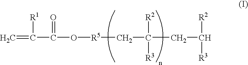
C=C(C(O[R5]CC(CC([R2])[R3])([R2])[R3])=O)[R1]
